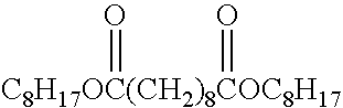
O=[C8H17OC(CH2)8COC8H17]=O
